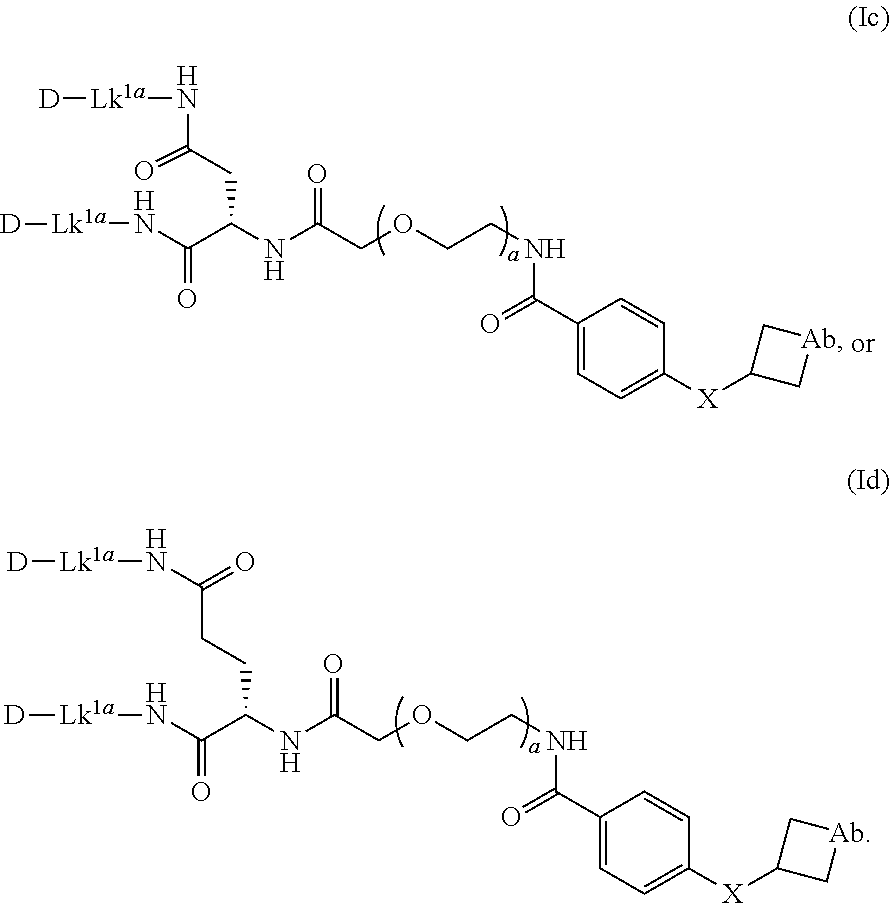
[D][Lk1a]NC(CC(NC(COCCNC(C1=CC=C([X]C2C[Ab]C2)C=C1)=O)=O)C(N[Lk1a][D])=O)=O.[D][Lk1a]NC(=O)CCC(NC(COCCNC(C1=CC=C([X]C2C[Ab]C2)C=C1)=O)=O)C(N[Lk1a][D])=O
